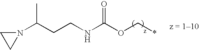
N1(C(CCNC(OC*)=O)C)CC1
